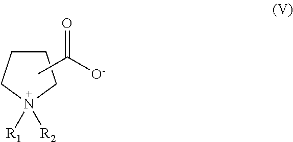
N1([R1])([R2])CCCC1.CC([O-])=O
